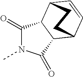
C1(=O)N(C)C(=O)C2C3C=CC(C12)CC3
